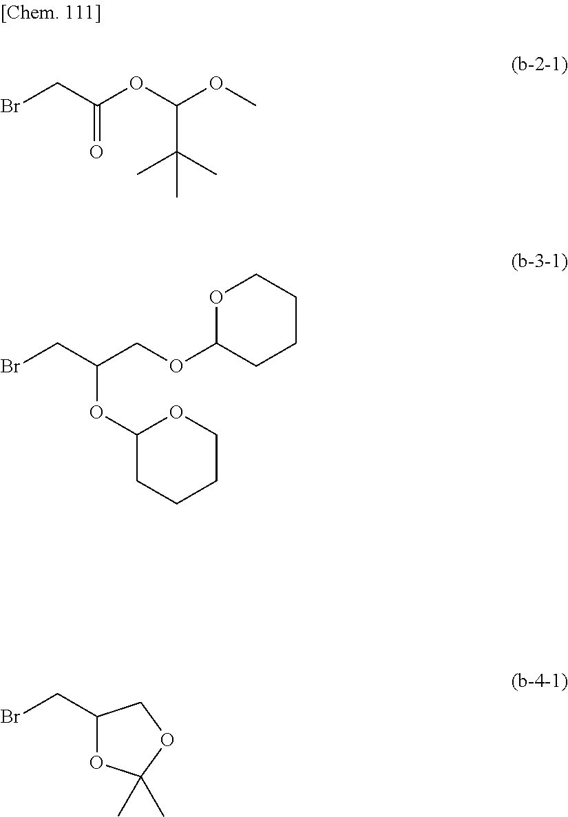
BrCC(OC(OC)C(C)(C)C)=O.BrCC(COC1CCCCO1)OC1CCCCO1.BrCC1OC(C)(C)OC1
